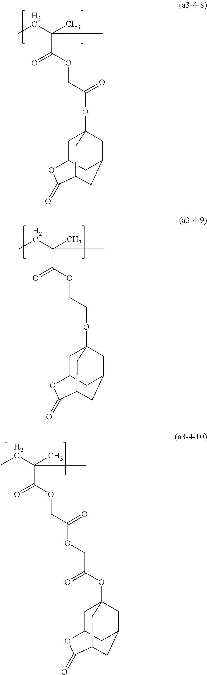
CCC(C)(C)C(=O)OCC(=O)OC12CC3CC(C1)CC(C(=O)O3)C2.CCC(C)(C)C(=O)OCCOC12CC3CC(C1)CC(C(=O)O3)C2.CCC(C)(C)C(=O)OCC(=O)OCC(OC12CC3CC(C1)CC(C(=O)O3)C2)=O
